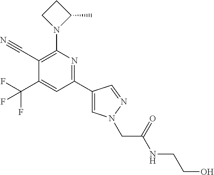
C1(C#N)=C(N2C(C)CC2)N=C(C2=CN(CC(NCCO)=O)N=C2)C=C1C(F)(F)F
